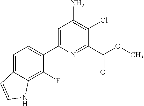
C1=C(C2=CC=C3C(=C2F)NC=C3)N=C(C(OC)=O)C(Cl)=C1N
